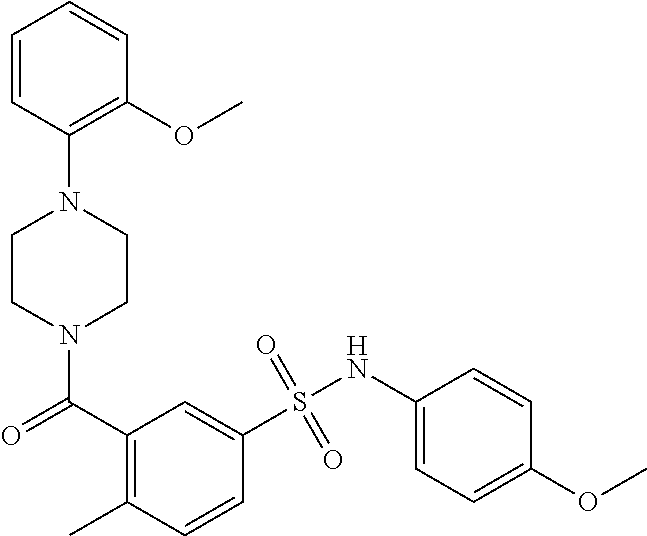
N1(C(=O)C2=C(C)C=CC(S(NC3=CC=C(OC)C=C3)(=O)=O)=C2)CCN(C2=C(OC)C=CC=C2)CC1
